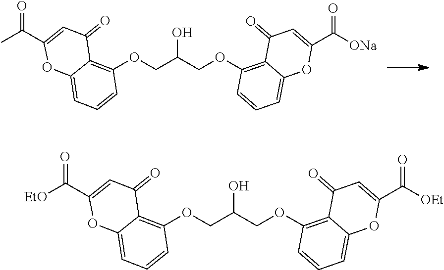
C12=C(OCC(COC3=C4C(=O)C=C(C(C)=O)OC4=CC=C3)O)C=CC=C1OC(C([ONa])=O)=CC2=O.C12=C(OCC(COC3=C4C(=O)C=C(C([EtO])=O)OC4=CC=C3)O)C=CC=C1OC(C([OEt])=O)=CC2=O
